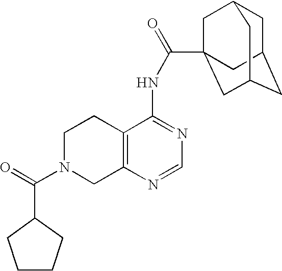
C1N(C(=O)C2CCCC2)CC2=C(C1)C(NC(=O)C13CC4CC(CC(C1)C4)C3)=NC=N2
